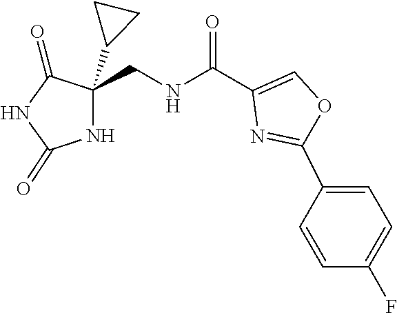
C1(C2=NC(C(NCC3(C4CC4)C(=O)NC(=O)N3)=O)=CO2)=CC=C(F)C=C1
